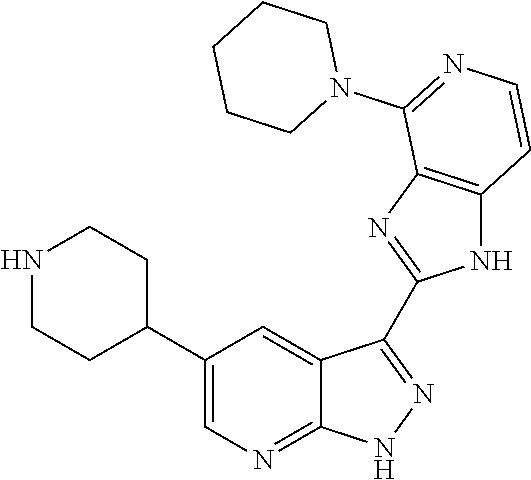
N1CCC(C2=CN=C3C(=C2)C(C2=NC4=C(N2)C=CN=C4N2CCCCC2)=N[N H]3)CC1
